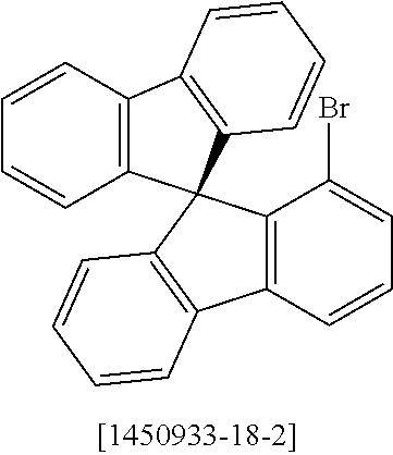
C12=C(C=CC=C1Br)C1=C(C=CC=C1)C21C2=C(C=CC=C2)C2=C1C=CC=C2
